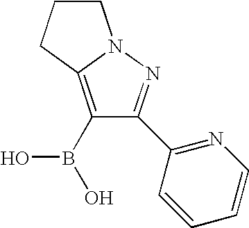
C1(B(O)O)=C2N(N=C1C1=NC=CC=C1)CCC2
